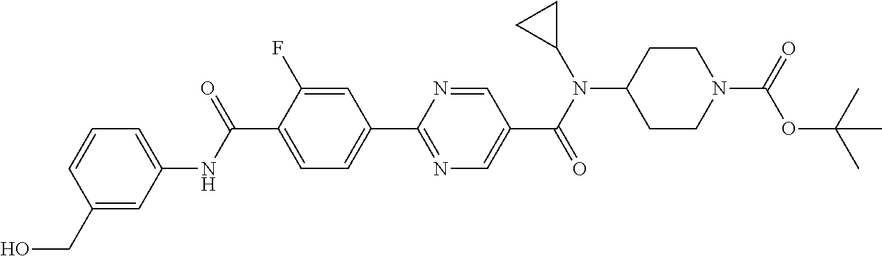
C1(C(NC2=CC=CC(CO)=C2)=O)=CC=C(C2=NC=C(C(N(C3CC3)C3CCN(C(=O)OC(C)(C)C)CC3)=O)C=N2)C=C1F
